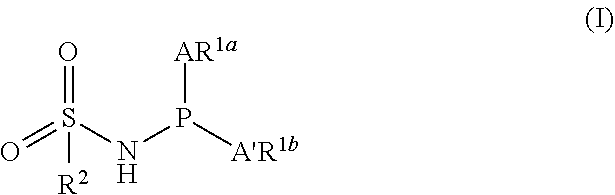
O=S(NP([A'R1b])[AR1a])(=O)[R2]
